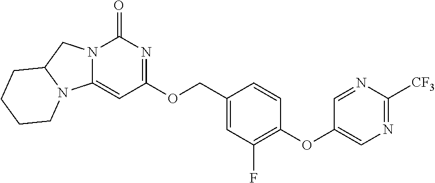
C1(COC2=NC(=O)N3C(=C2)N2C(C3)CCCC2)=CC(F)=C(OC2=CN=C([CF3])N=C2)C=C1
